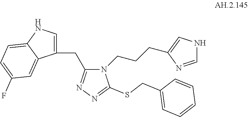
C1(CC2=CNC3=CC=C(F)C=C23)=NN=C(SCC2=CC=CC=C2)N1CCCC1=CNC=N1
